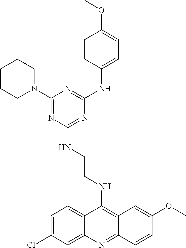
C1CCN(C2=NC(NCCNC3=C4C(=NC5=CC(Cl)=CC=C35)C=CC(OC)=C4)=NC(NC3=CC=C(OC)C=C3)=N2)CC1
